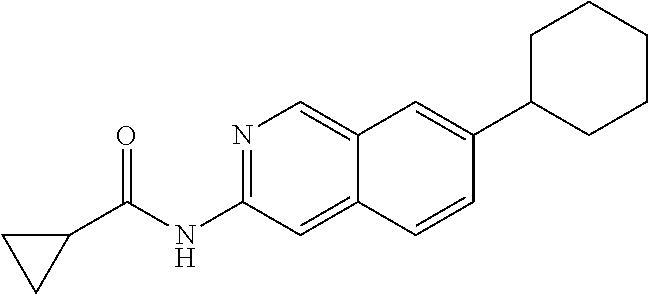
N1=C(NC(=O)C2CC2)C=C2C(=C1)C=C(C1CCCCC1)C=C2
